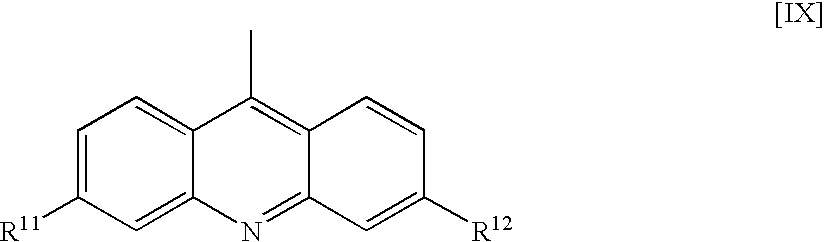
C1=C([R11])C=C2C(=C1)C(C)=C1C(=N2)C=C([R12])C=C1
